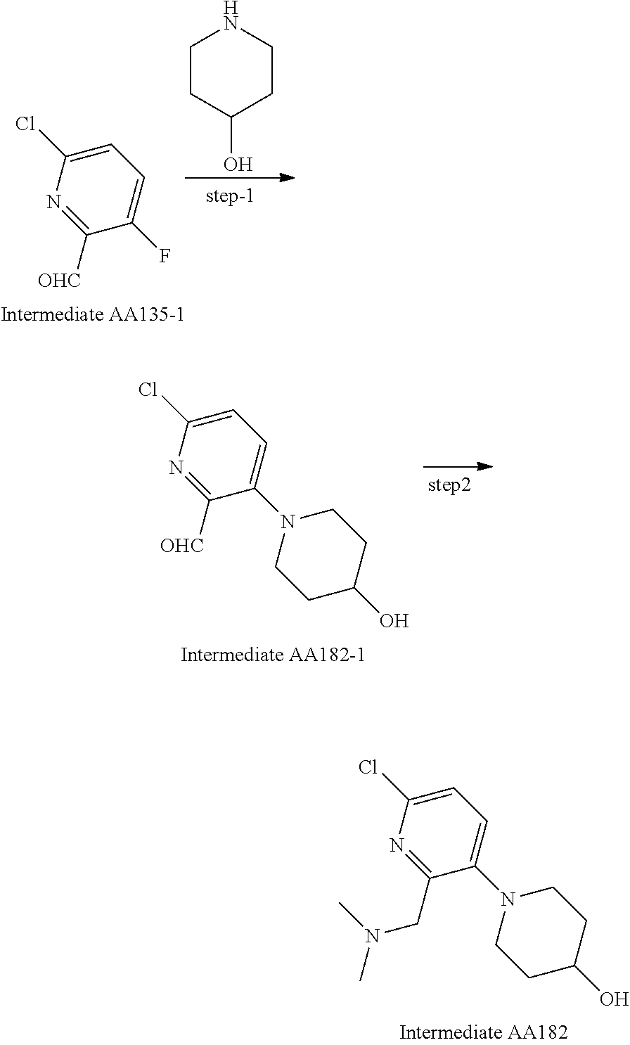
C1=C(Cl)N=C(CN(C)C)C(N2CCC(O)CC2)=C1.C1=C(Cl)N=C([OHC])C(F)=C1.C1C(O)CCNC1.C1=C(Cl)N=C([OHC])C(N2CCC(O)CC2)=C1
